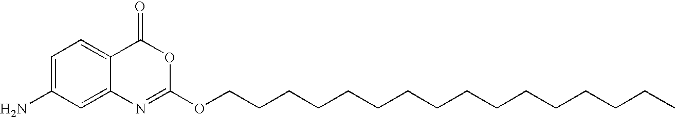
C1=C(N)C=C2C(=C1)C(=O)OC(OCCCCCCCCCCCCCCCC)=N2
